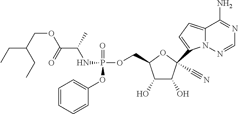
O=P(OC1=CC=CC=C1)(NC(C(=O)OCC(CC)CC)C)OCC1C(O)C(O)C(C2=CC=C3N2N=CN=C3N)(C#N)O1
